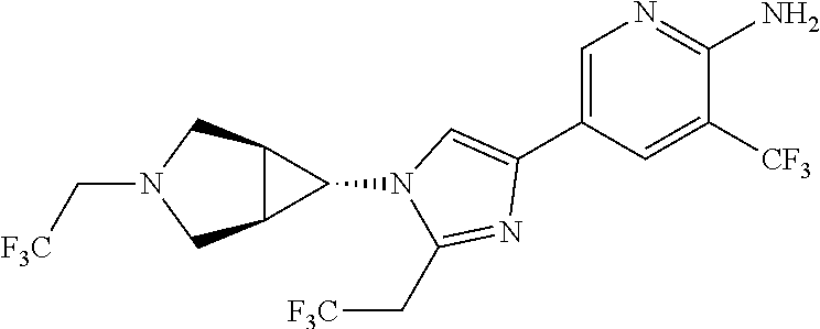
C1=C(C2=CN(C3C4C3CN(C[F3C])C4)C(C[F3C])=N2)C=C([CF3])C(N)=N1
